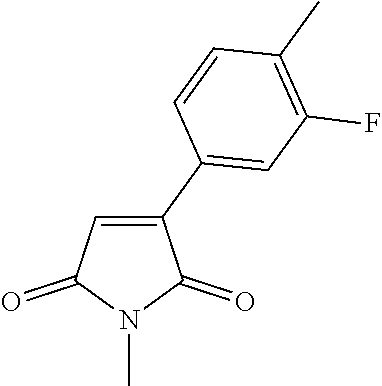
C1(C2=CC(F)=C(C)C=C2)=CC(=O)N(C)C1=O
